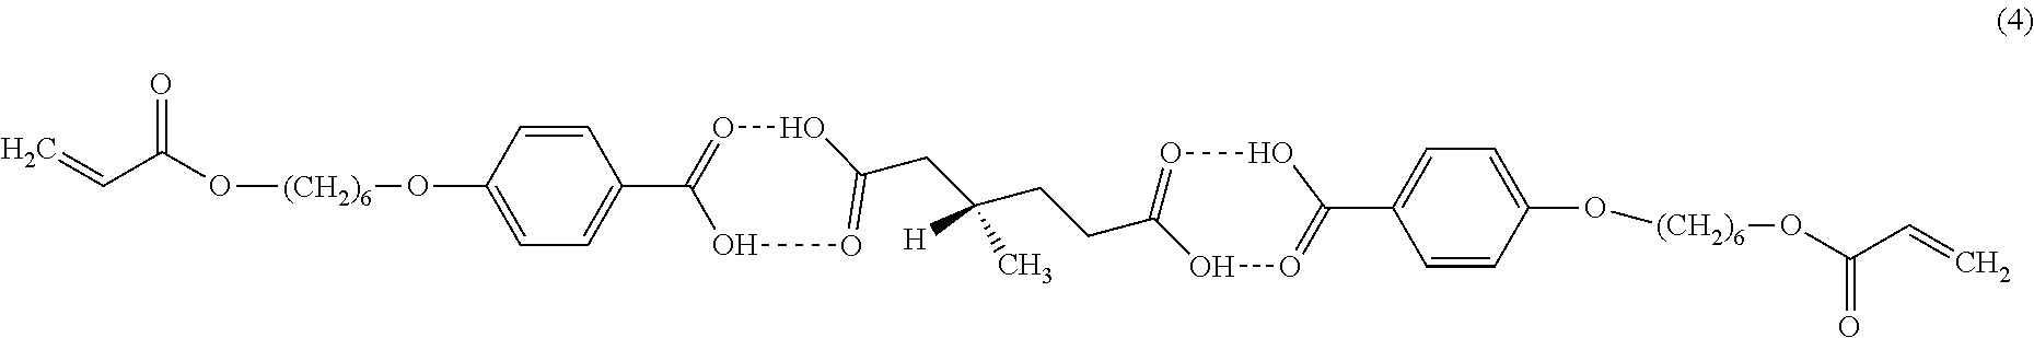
C=CC(O[(CH2)6]OC1=CC=C(C2=OOC(CC(CCC3=OOC(C4=CC=C(O[(CH2)6]OC(C=C)=O)C=C4)=OO3)([H])C)=OO2)C=C1)=O
